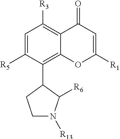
C1=C([R5])C(C2CCN([R13])C2[R6])=C2C(=C1[R3])C(=O)C=C([R1])O2
